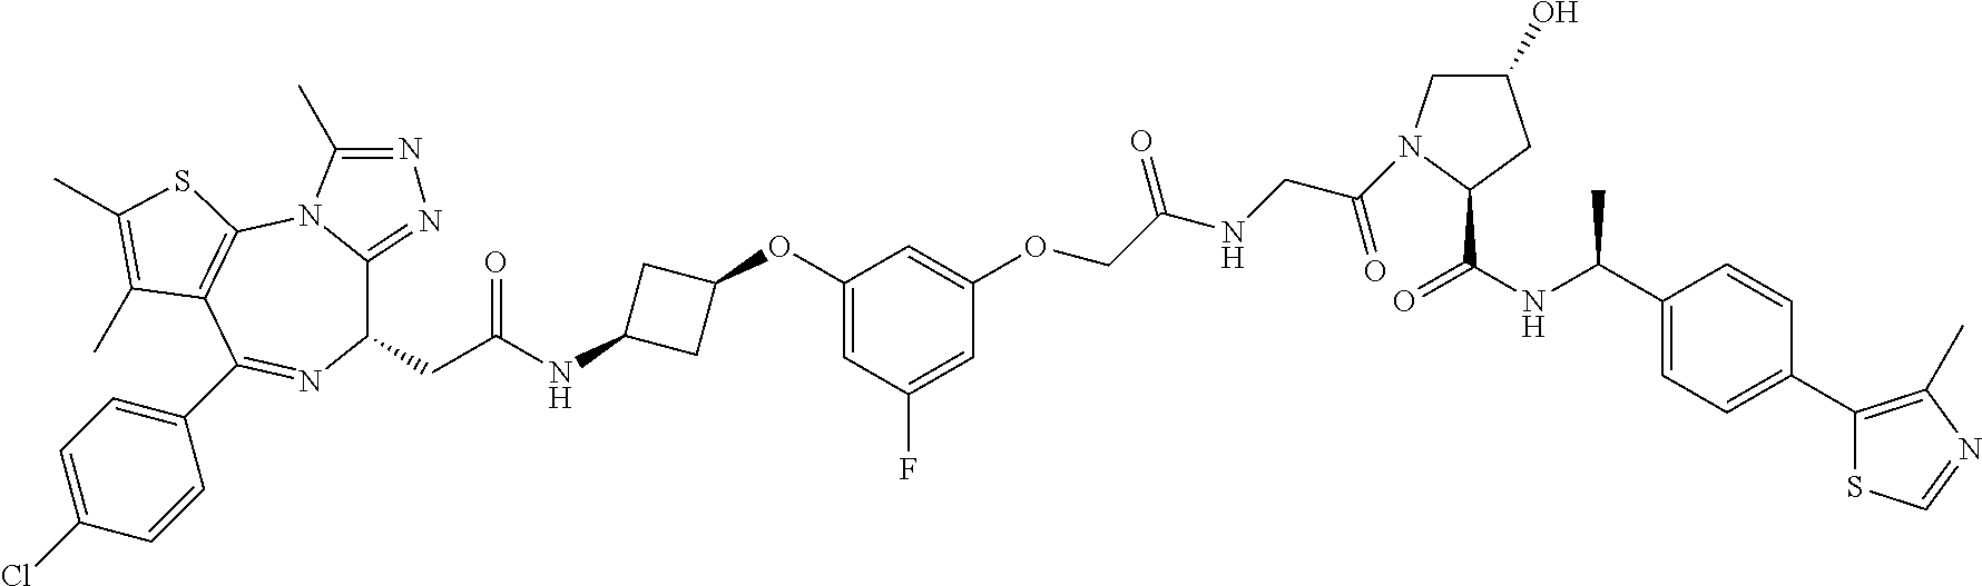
C1(CC(NC2CC(OC3=CC(F)=CC(OCC(NCC(=O)N4CC(O)CC4C(NC(C4=CC=C(C5=C(C)N=CS5)C=C4)C)=O)=O)=C3)C2)=O)C2=NN=C(C)N2C2=C(C(C3=CC=C(Cl)C=C3)=N1)C(C)=C(C)S2
